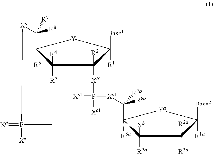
[Xa]1P(=[Xd])([Xc])[Xb]C2([R5a])C([R6a])(C([R8a])([R7a])[Xa1]P(=[Xd1])([Xc1])[Xb1]C3([R2])C([R4])([R5])C([R6])(C1([R8])[R7])[Y]C3([Base1])[R1])[Ya]C([Base2])([R1a])C2([R2a])[R3a]
